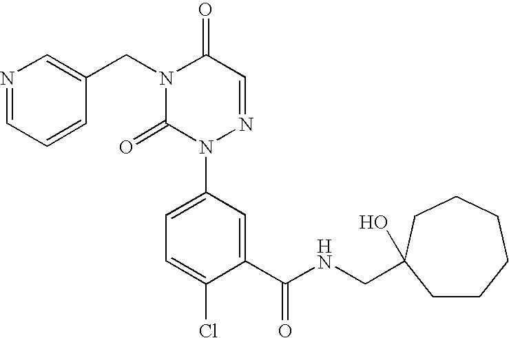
N1(CC2=CN=CC=C2)C(=O)N(C2=CC=C(Cl)C(C(NCC3(O)CCCCCC3)=O)=C2)N=CC1=O
